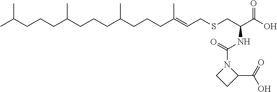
CC(CCCC(CCCC(CCCC(=CCSCC(C(O)=O)NC(N1CCC1C(=O)O)=O)C)C)C)C
